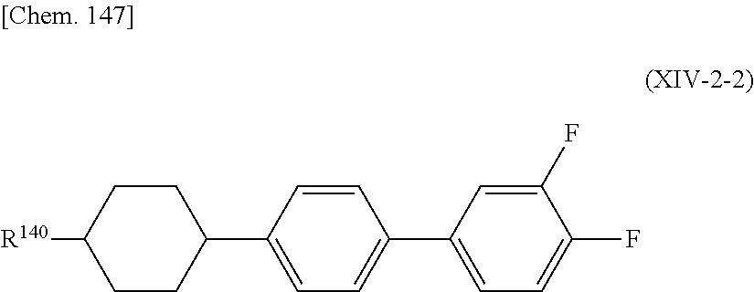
C1(C2=CC=C(C3=CC=C(F)C(F)=C3)C=C2)CCC([R140])CC1
